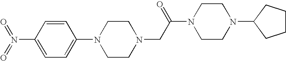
C1(N2CCN(CC(N3CCN(C4CCCC4)CC3)=O)CC2)=CC=C(N(=O)=O)C=C1
